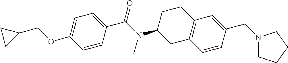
C1=C(OCC2CC2)C=CC(C(N(C2CC3=C(CC2)C=C(CN2CCCC2)C=C3)C)=O)=C1
